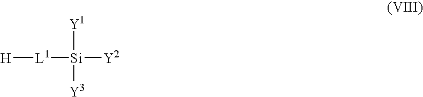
[H][L1][Si]([Y1])([Y2])[Y3]
